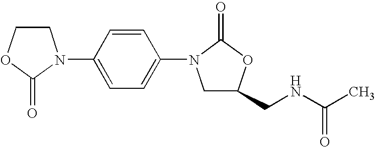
C1COC(=O)N1C1=CC=C(N2CC(CNC(C)=O)OC2=O)C=C1
